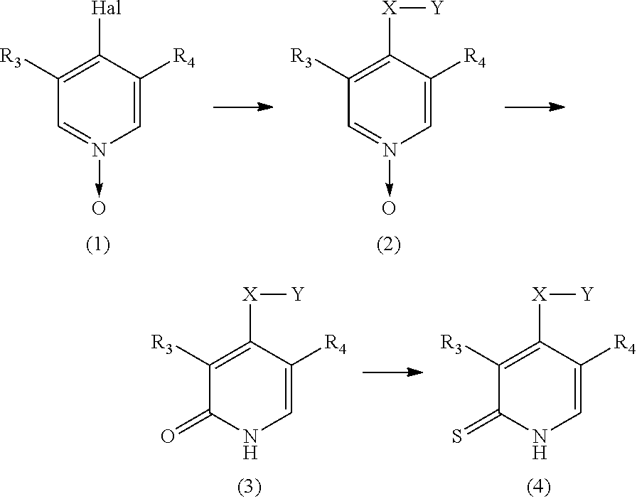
C1=C([R4])C([Hal])=C([R3])C=N1->O.C1=C([R4])C([X][Y])=C([R3])C=N1->O.C1=C([R4])C([X][Y])=C([R3])C(=O)N1.C1=C([R4])C([X][Y])=C([R3])C(=S)N1
